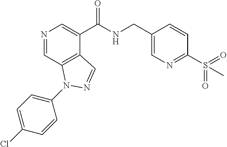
N1=CC2=C(C(C(NCC3=CN=C(S(C)(=O)=O)C=C3)=O)=C1)C=NN2C1=CC=C(Cl)C=C1
